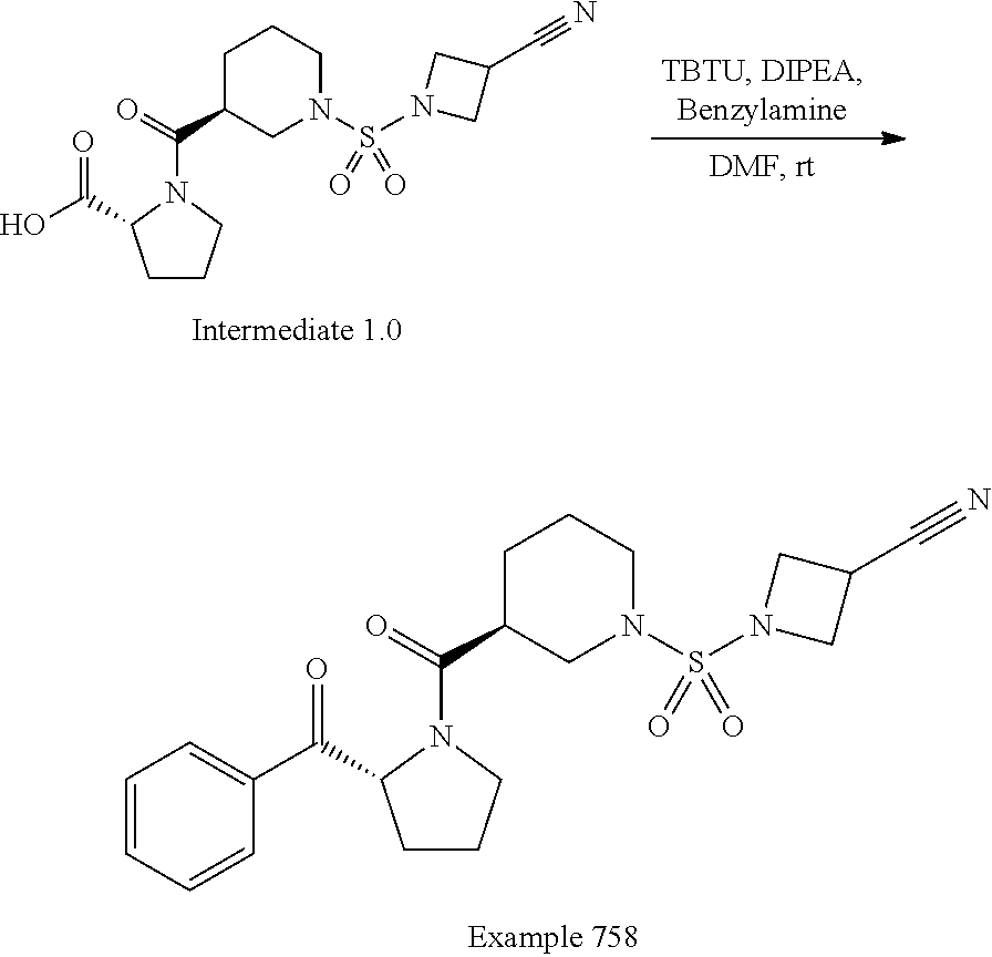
C1C(C(=O)N2C(C(O)=O)CCC2)CN(S(N2CC(C#N)C2)(=O)=O)CC1.C1C(C(=O)N2C(C(C3=CC=CC=C3)=O)CCC2)CN(S(N2CC(C#N)C2)(=O)=O)CC1
